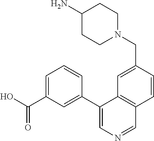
C1=C(C(=O)O)C=C(C2=CN=CC3=C2C=C(CN2CCC(N)CC2)C=C3)C=C1
